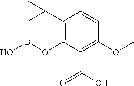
C12=C(C(C(O)=O)=C(OC)C=C1)OB(O)C1C2C1
